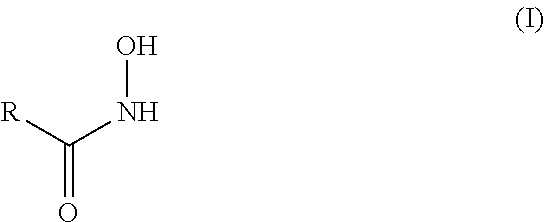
C(NO)([R])=O
